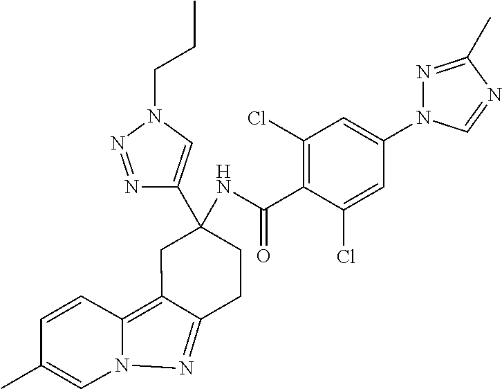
C1=CC(C)=CN2C1=C1C(=N2)CCC(NC(C2=C(Cl)C=C(N3N=C(C)N=C3)C=C2Cl)=O)(C2=CN(CCC)N=N2)C1
